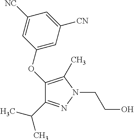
C1=C(OC2=C(C)N(CCO)N=C2C(C)C)C=C([NC])C=C1[CN]
